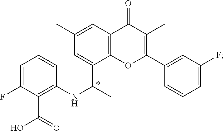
C1=C(F)C(C(=O)O)=C(NC(C)C2=CC(C)=CC3=C2OC(C2=CC(F)=CC=C2)=C(C)C3=O)C=C1
